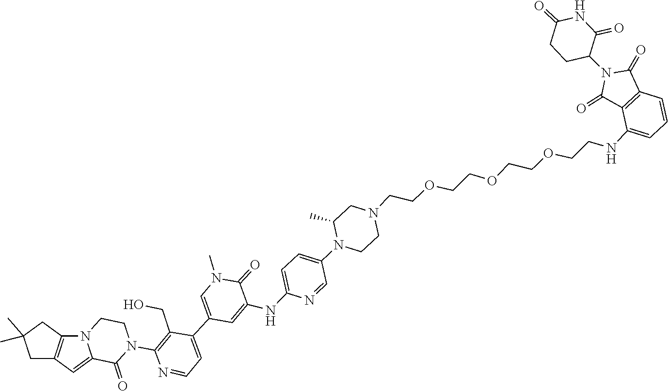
C12=CC3=C(CC(C)(C)C3)N1CCN(C1=C(CO)C(C3=CN(C)C(=O)C(NC4=CC=C(N5CCN(CCOCCOCCOCCNC6=CC=CC7=C6C(=O)N(C6CCC(=O)NC6=O)C7=O)CC5C)C=N4)=C3)=CC=N1)C2=O
